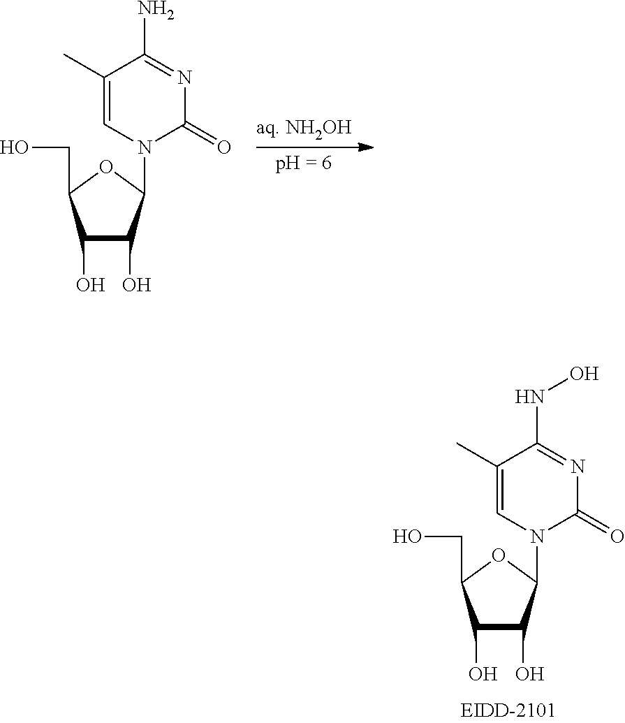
C(O)C1C(O)C(O)C(N2C(=O)N=C(NO)C(C)=C2)O1.C1(O)C(O)C(N2C(=O)N=C(N)C(C)=C2)OC1CO
